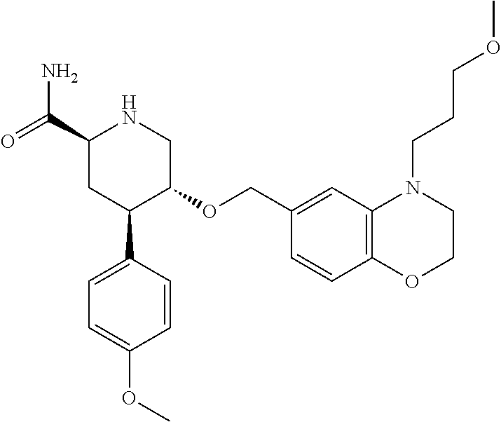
C1(C(=O)N)CC(C2=CC=C(OC)C=C2)C(OCC2=CC3=C(C=C2)OCCN3CCCOC)CN1
